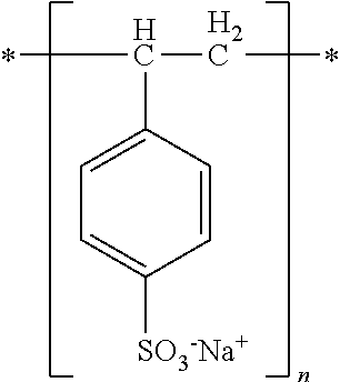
C1=CC(C(C)CC)=CC=C1[SO3-Na+]
